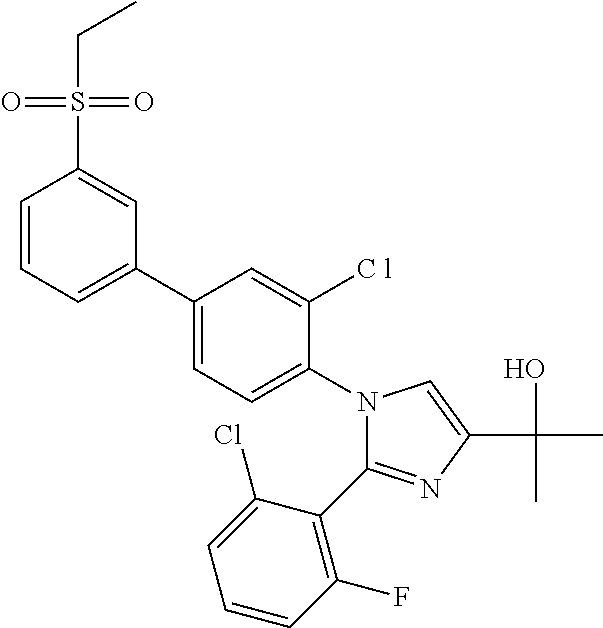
N1(C2=CC=C(C3=CC=CC(S(=O)(=O)CC)=C3)C=C2[C l])C(C2=C(F)C=CC=C2Cl)=NC(C(O)(C)C)=C1
